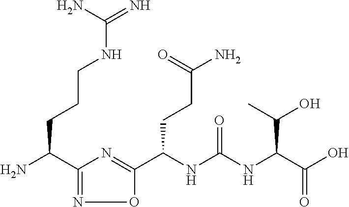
C1(C(N)CCCNC(=N)N)=NOC(C(NC(NC(C(O)=O)C(O)C)=O)CCC(N)=O)=N1
